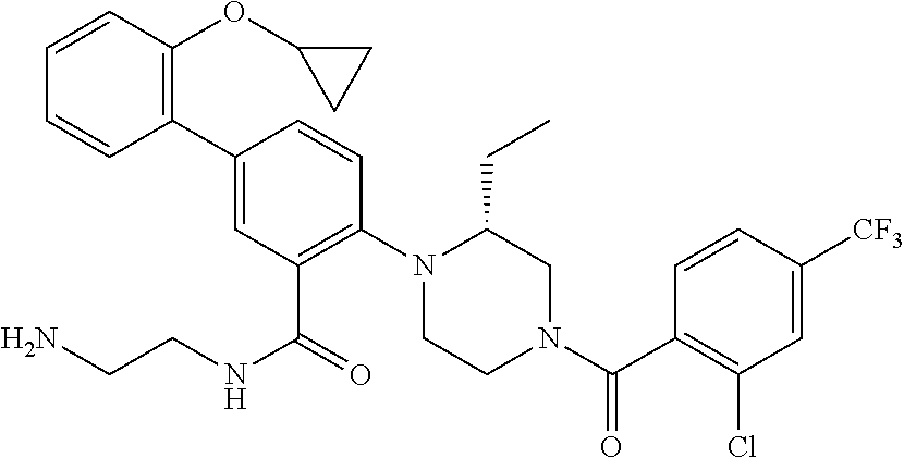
C1(C2=C(OC3CC3)C=CC=C2)=CC(C(NCCN)=O)=C(N2CCN(C(C3=C(Cl)C=C([CF3])C=C3)=O)CC2CC)C=C1
